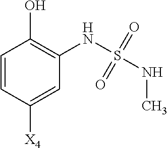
C1=CC([X4])=CC(NS(NC)(=O)=O)=C1O
